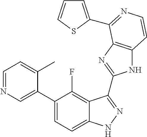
C1=C(C2=CC=C3C(=C2F)C(C2=NC4=C(N2)C=CN=C4C2=CC=CS2)=NN3)C(C)=CC=N1
